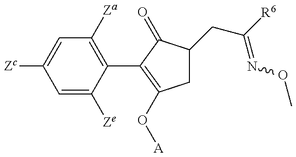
C1=C([Ze])C(C2=C(O[A])CC(CC(=NOC)[R6])C2=O)=C([Za])C=C1[Zc]
